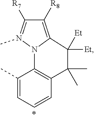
C1(C)=CC=CC2=C1N1C(=C([R8])C([R7])=N1C)C([Et])([Et])C2(C)C
